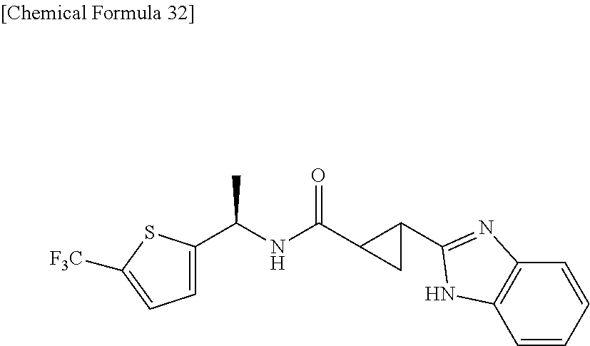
C1=C(C(NC(C2CC2C2=NC3=C(C=CC=C3)N2)=O)C)SC([F3C])=C1
